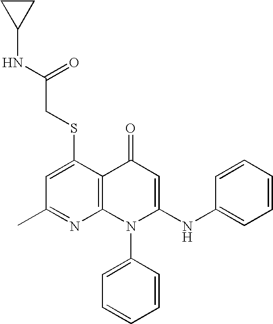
C1(C)=NC2=C(C(SCC(NC3CC3)=O)=C1)C(=O)C=C(NC1=CC=CC=C1)N2C1=CC=CC=C1
